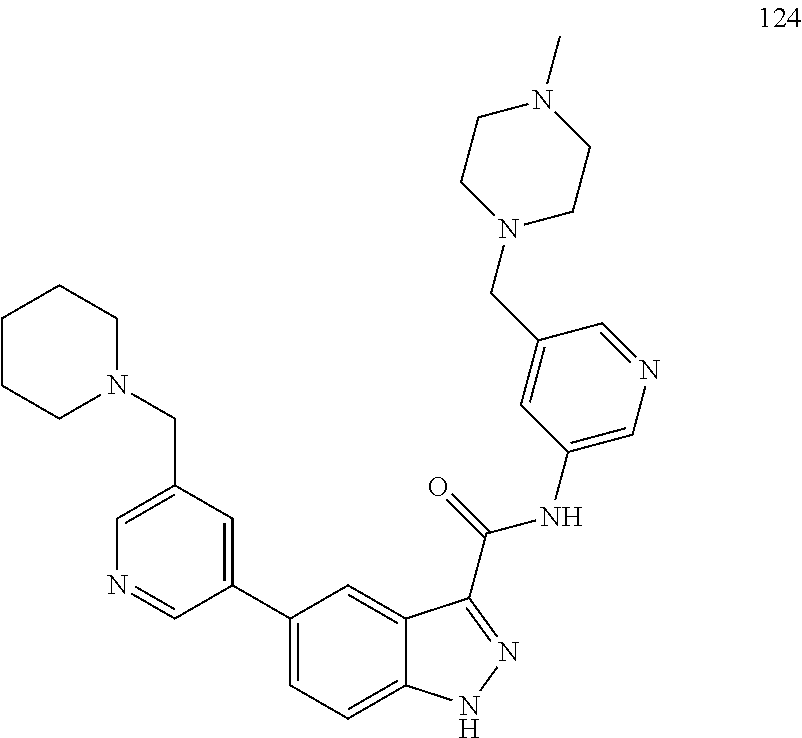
C1(C2=CC(CN3CCCCC3)=CN=C2)=CC=C2C(=C1)C(C(=O)NC1=CN=CC(CN3CCN(C)CC3)=C1)=NN2
